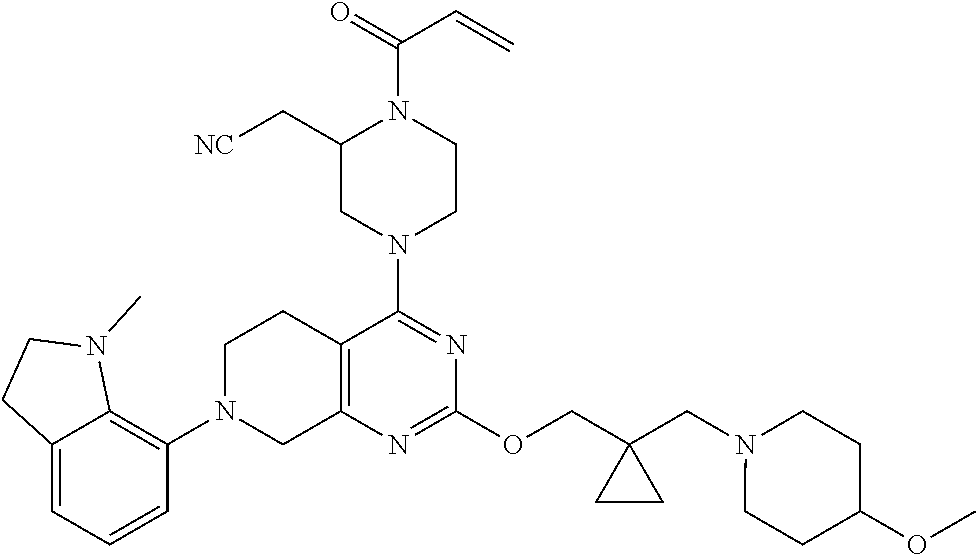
C12=CC=CC(N3CC4=C(CC3)C(N3CCN(C(=O)C=C)C(C[NC])C3)=NC(OCC3(CN5CCC(OC)CC5)CC3)=N4)=C1N(C)CC2
